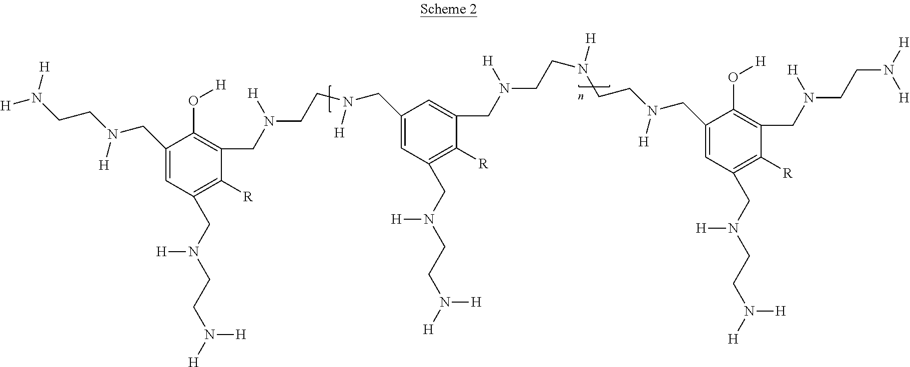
C1(CN(CCN([H])[H])[H])=CC(CN(CCN([H])[H])[H])=C([R])C(CN(CCN(CC2=CC(CN(CCN([H])[H])[H])=C([R])C(CN(CCN(CCN(CC3=CC(CN(CCN([H])[H])[H])=C([R])C(CN(CCN([H])[H])[H])=C3O[H])[H])[H])[H])=C2)[H])[H])=C1O[H]
